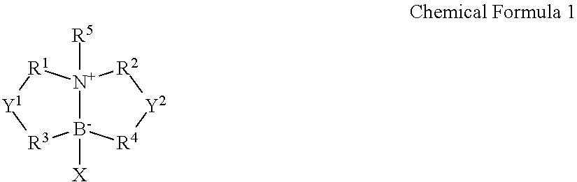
[N+]12([R5])[B-]([X])([R4][Y2][R2]1)[R3][Y1][R1]2
